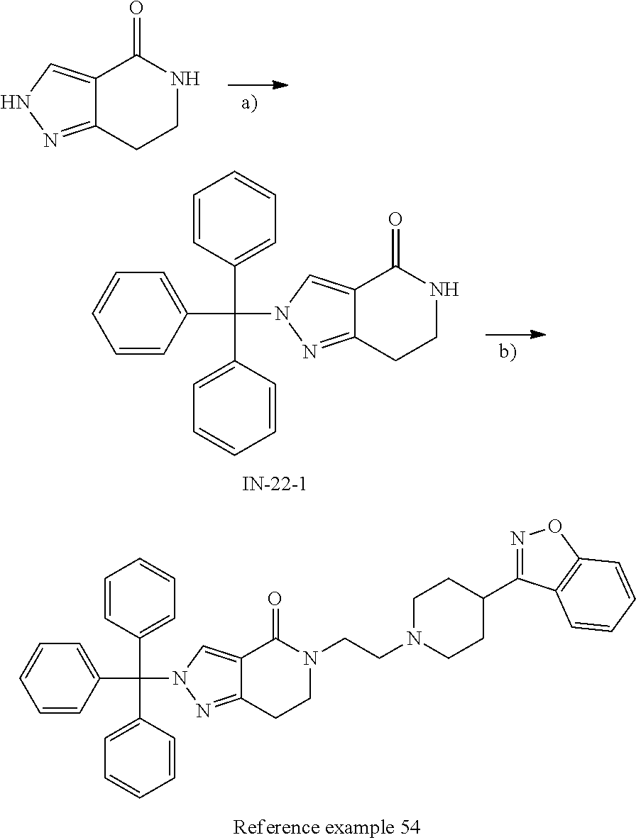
C12=CN(C(C3=CC=CC=C3)(C3=CC=CC=C3)C3=CC=CC=C3)N=C1CCN(CCN1CCC(C3=NOC4=C3C=CC=C4)CC1)C2=O.C12=CNN=C1CCNC2=O.C12=CN(C(C3=CC=CC=C3)(C3=CC=CC=C3)C3=CC=CC=C3)N=C1CCNC2=O
